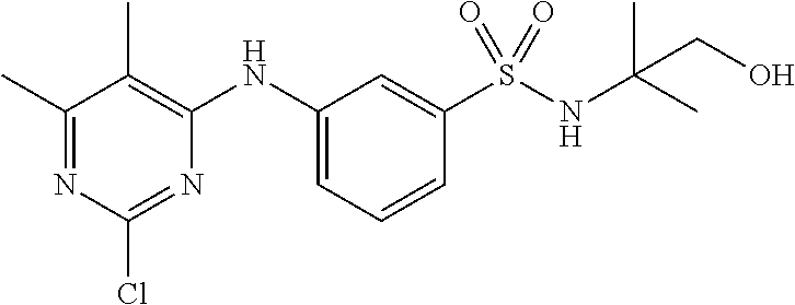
C1(C)=NC(Cl)=NC(NC2=CC=CC(S(NC(C)(C)CO)(=O)=O)=C2)=C1C
